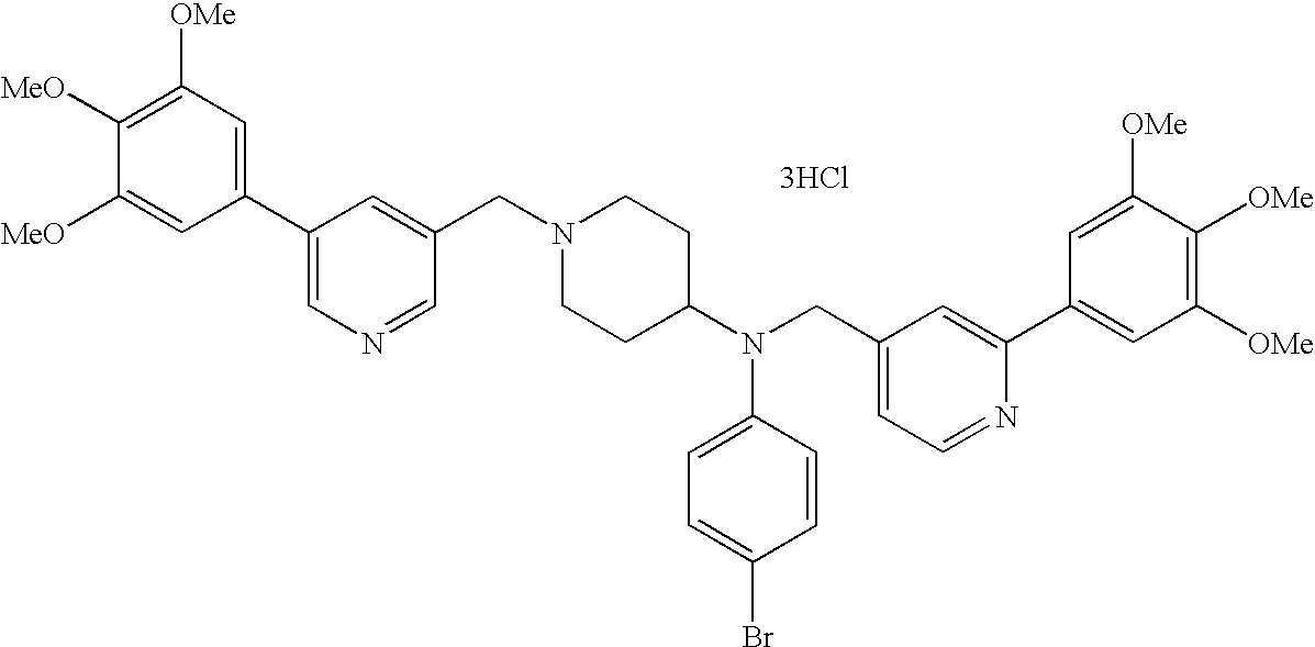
C1=C([MeO])C([MeO])=C([OMe])C=C1C1=CN=CC(CN2CCC(N(CC3=CC=NC(C4=CC([OMe])=C([OMe])C([OMe])=C4)=C3)C3=CC=C(Br)C=C3)CC2)=C1.[3HCl]
